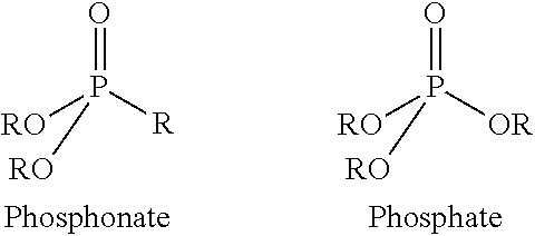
O=P([R])([RO])[RO].O=P([OR])([RO])[RO]
